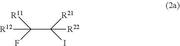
C(C([R21])(I)[R22])([R11])(F)[R12]
